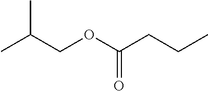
CC(COC(CCC)=O)C
